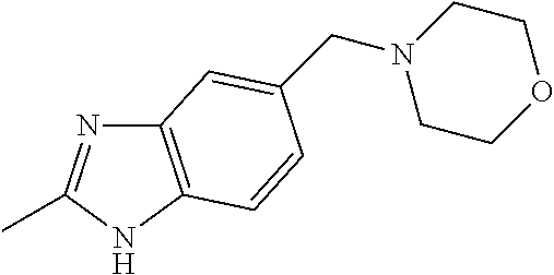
C12=C(NC(C)=N1)C=CC(CN1CCOCC1)=C2
